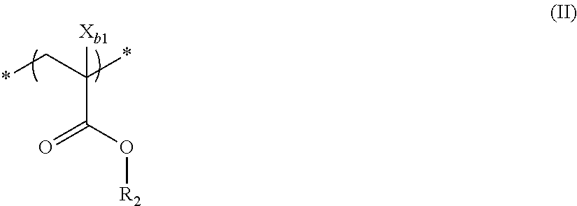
*CC(*)([Xb1])C(O[R2])=O
